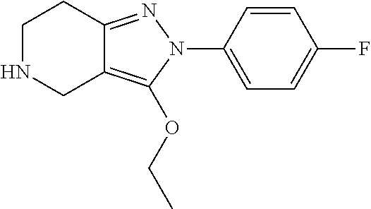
C1NCC2=C(OCC)N(C3=CC=C(F)C=C3)N=C2C1
